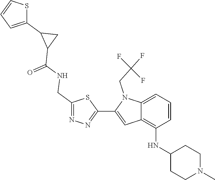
N1=C(C2=CC3=C(NC4CCN(C)CC4)C=CC=C3N2CC(F)(F)F)SC(CNC(=O)C2C(C3=CC=CS3)C2)=N1
